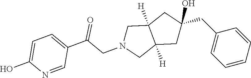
C1(O)(CC2=CC=CC=C2)CC2([H])C([H])(CN(CC(C3=CC=C(O)N=C3)=O)C2)C1
